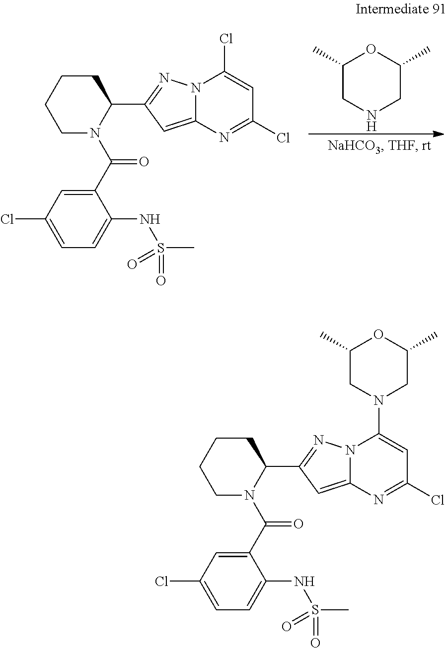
C1(C(N2CCCCC2C2=NN3C(=C2)N=C(Cl)C=C3Cl)=O)=CC(Cl)=CC=C1NS(C)(=O)=O.C1(C)CNCC(C)O1.C1(C(N2CCCCC2C2=NN3C(=C2)N=C(Cl)C=C3N2CC(C)OC(C)C2)=O)=CC(Cl)=CC=C1NS(C)(=O)=O
